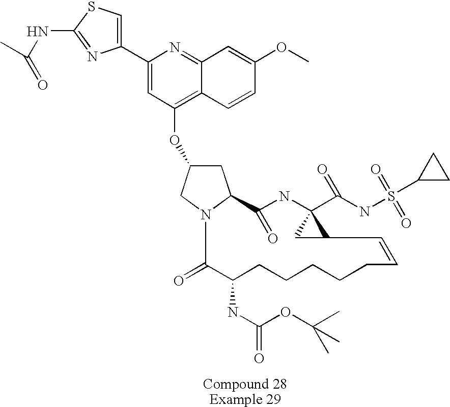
C1C(OC2=C3C(=NC(C4=CSC(NC(=O)C)=N4)=C2)C=C(OC)C=C3)CN2C1C(=O)NC1(C(NS(C3CC3)(=O)=O)=O)CC1C=CCCCCCC(NC(OC(C)(C)C)=O)C2=O
